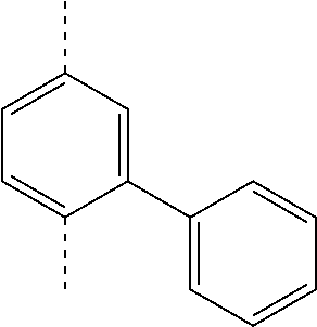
C1=C(C)C=C(C2=CC=CC=C2)C(C)=C1
